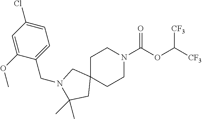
C1C2(CCN(C(OC([CF3])[CF3])=O)C1)CN(CC1=CC=C(Cl)C=C1OC)C(C)(C)C2
